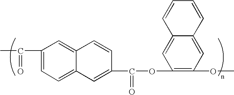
C(=O)(C)C1=CC=C2C(=C1)C=CC(C(=O)OC1=C(OC)C=C3C(=C1)C=CC=C3)=C2
